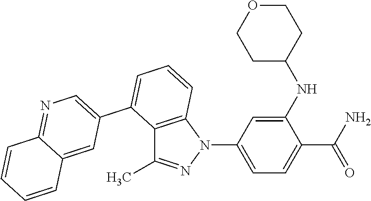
C12=C(N(C3=CC=C(C(=O)N)C(NC4CCOCC4)=C3)N=C1C)C=CC=C2C1=CN=C2C(=C1)C=CC=C2
